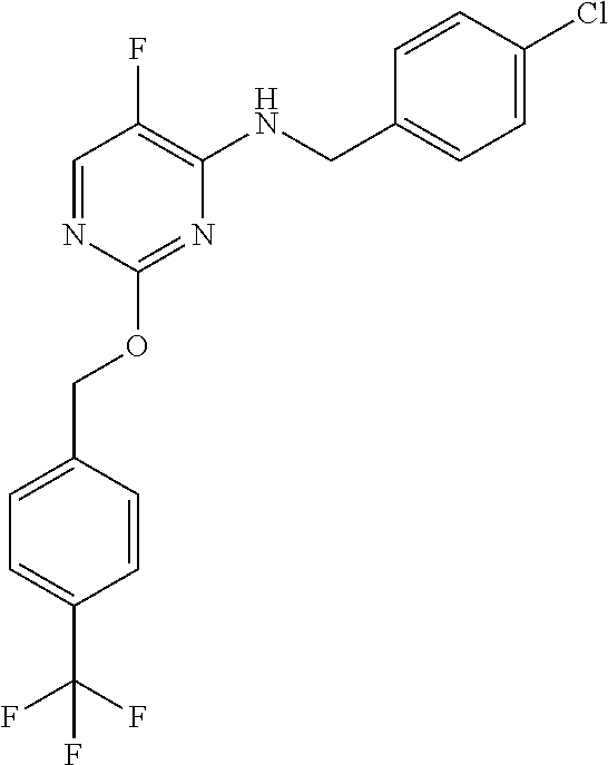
C1=NC(OCC2=CC=C(C(F)(F)F)C=C2)=NC(NCC2=CC=C(Cl)C=C2)=C1F
